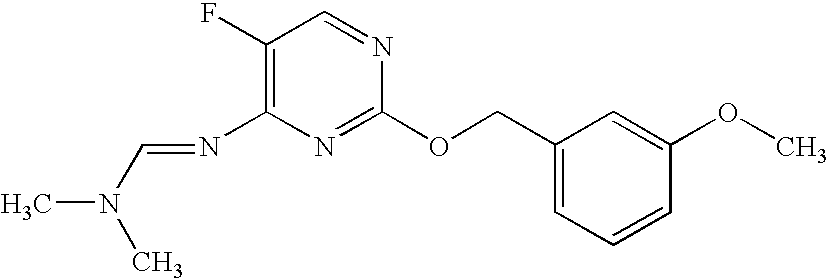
C1(F)=C(N=CN(C)C)N=C(OCC2=CC=CC(OC)=C2)N=C1
